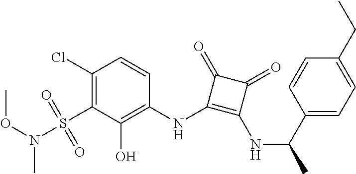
C1(Cl)=C(S(=O)(=O)N(C)OC)C(O)=C(NC2=C(NC(C)C3=CC=C(CC)C=C3)C(=O)C2=O)C=C1
